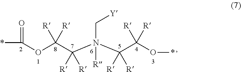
C(OC([R])([R])C(N(C([R])([R])C(O*)([R])[R])(C[Y])[R])([R])[R])(*)=O
